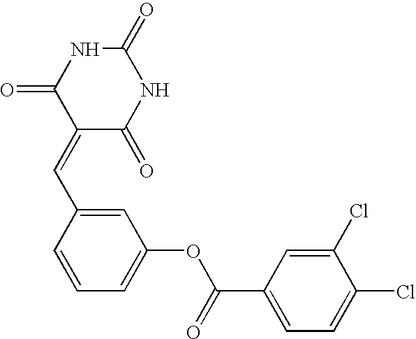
O=C1C(=CC2=CC(OC(C3=CC=C(Cl)C(Cl)=C3)=O)=CC=C2)C(=O)NC(=O)N1
